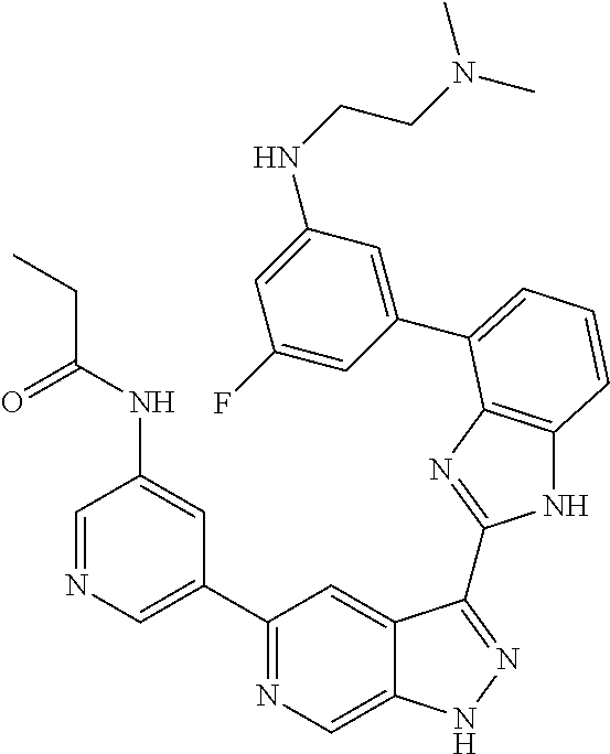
C1=NC=C(C2=NC=C3C(=C2)C(C2=NC4=C(N2)C=CC=C4C2=CC(NCCN(C)C)=CC(F)=C2)=NN3)C=C1NC(CC)=O
